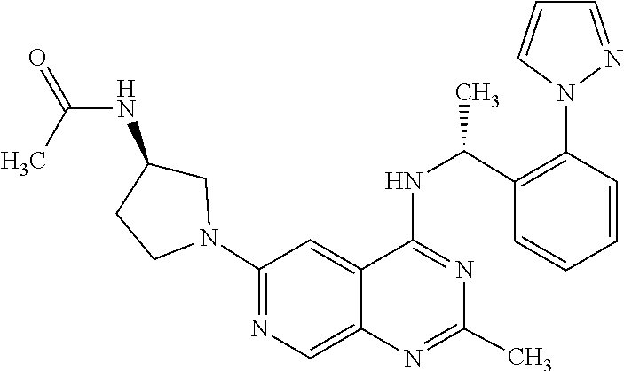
N1=C(NC(C2=C(N3N=CC=C3)C=CC=C2)C)C2=CC(N3CC(NC(=O)C)CC3)=NC=C2N=C1C
